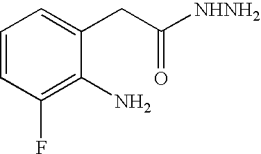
C1=CC(F)=C(N)C(CC([NHNH2])=O)=C1
